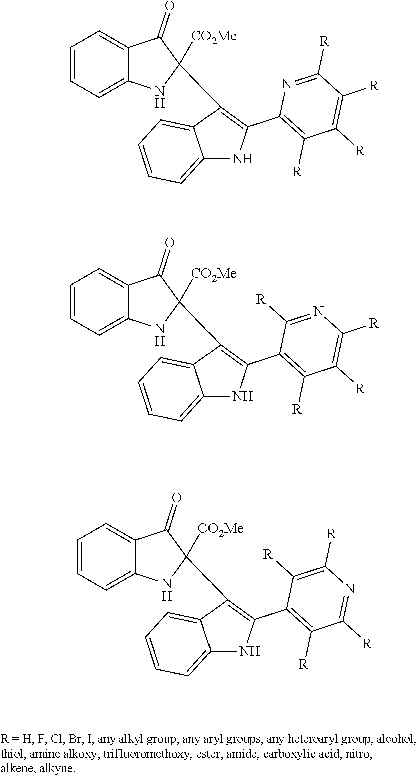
C1=CC=C2C(=C1)C(=O)C([CO2Me])(C1=C(C3=C([R])C([R])=C([R])C([R])=N3)NC3=CC=CC=C31)N2.C1=CC=C2C(=C1)C(=O)C([CO2Me])(C1=C(C3=C([R])C([R])=C([R])N=C3[R])NC3=CC=CC=C31)N2.C1=CC=C2C(=C1)C(=O)C([CO2Me])(C1=C(C3=C([R])C([R])=NC([R])=C3[R])NC3=CC=CC=C31)N2
